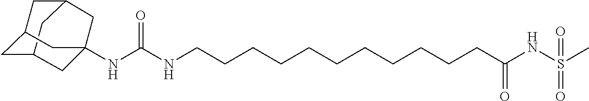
C12CC3CC(C1)CC(NC(NCCCCCCCCCCCC(NS(C)(=O)=O)=O)=O)(C3)C2
